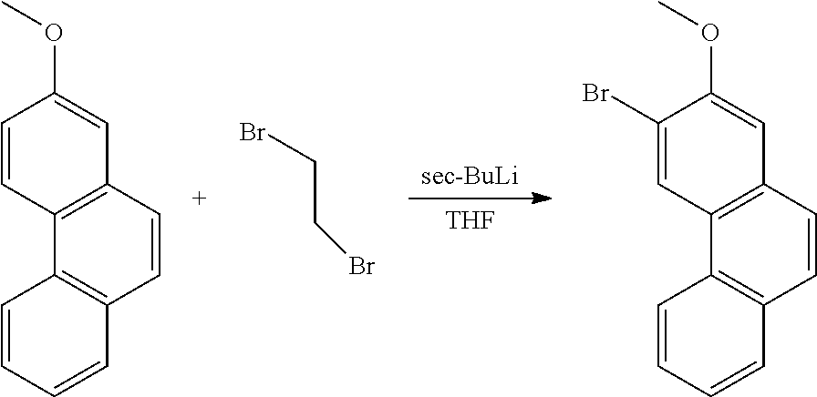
[sec-BuLi].[THF].C1=CC=CC2=C1C1=C(C=C(OC)C=C1)C=C2.BrCCBr.C1=CC=CC2=C1C1=C(C=C(OC)C(Br)=C1)C=C2
